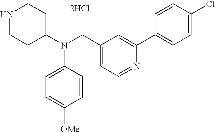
C1=C(N(C2CCNCC2)CC2=CC=NC(C3=CC=C(Cl)C=C3)=C2)C=CC([OMe])=C1.[2HCl]
